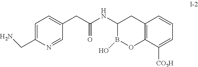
C12=C(C([CO2H])=CC=C1)OB(O)C(NC(CC1=CC=C(CN)N=C1)=O)C2
